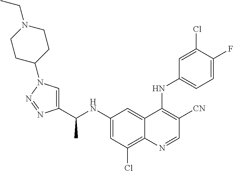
C1=C(F)C(Cl)=CC(NC2=C([CN])C=NC3=C(Cl)C=C(NC(C4=CN(C5CCN(CC)CC5)N=N4)C)C=C23)=C1
